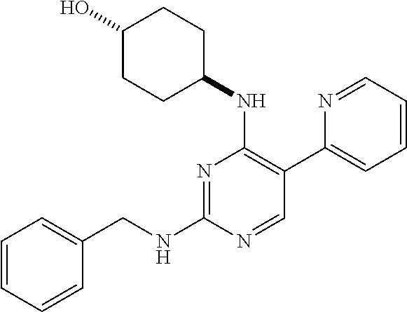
N1=C(NCC2=CC=CC=C2)N=CC(C2=CC=CC=N2)=C1NC1CCC(O)CC1
